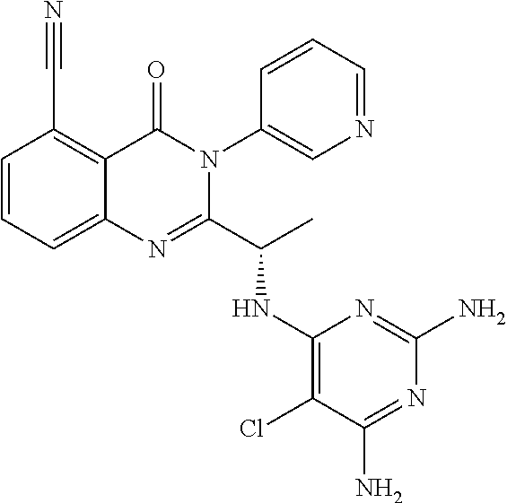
C1=CC=C2C(=C1C#N)C(=O)N(C1=CN=CC=C1)C(C(C)NC1=C(Cl)C(N)=NC(N)=N1)=N2
